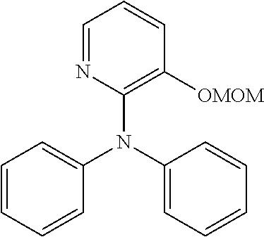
C1(N(C2=CC=CC=C2)C2=C([OMOM])C=CC=N2)=CC=CC=C1
